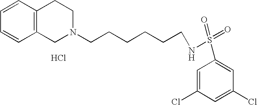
C1=CC=CC2=C1CCN(CCCCCCNS(=O)(=O)C1=CC(Cl)=CC(Cl)=C1)C2.Cl
